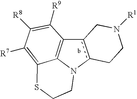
c12c(N3C4=C1C([R9])=C([R8])C([R7])=C4SCC3)CCN([R1])C2
